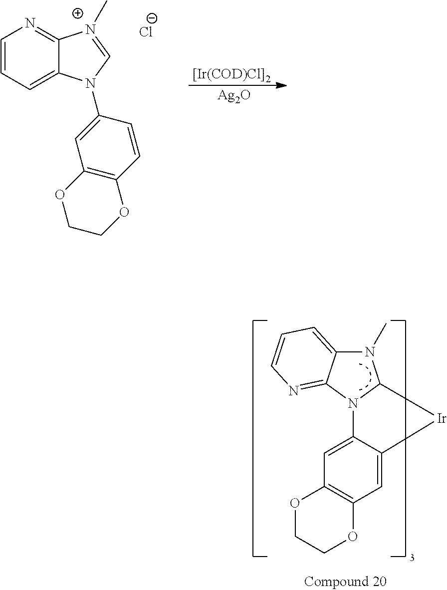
[Cl-].C1=CN=C2C(=C1)N(C1=CC3=C(C=C1)OCCO3)C=[N+]2C.[[Ir(COD)Cl]2].[Ag2O].C1=C2C(=CC3=C1OCCO3)[Ir]C1N2C2=NC=CC=C2N1C
